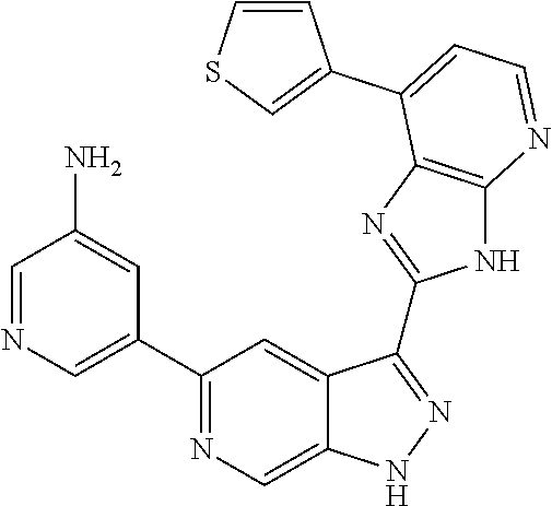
C1=NC=C(C2=NC=C3C(=C2)C(C2=NC4=C(N2)N=CC=C4C2=CSC=C2)=NN3)C=C1N
